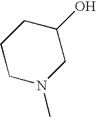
C1N(C)CC(O)CC1
